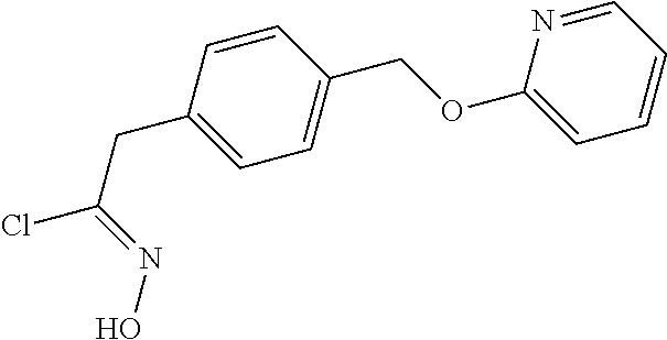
C1(CC(Cl)=NO)=CC=C(COC2=CC=CC=N2)C=C1
